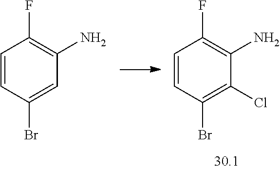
C1=CC(Br)=CC(N)=C1F.C1=CC(Br)=C(Cl)C(N)=C1F
